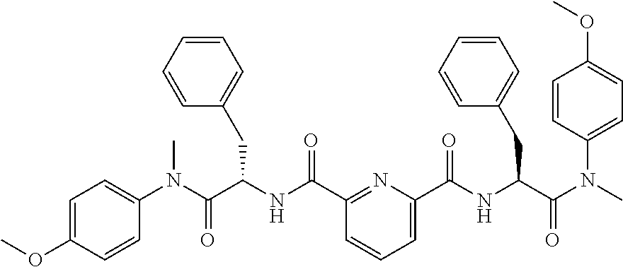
C1(N(C(C(NC(=O)C2=NC(C(NC(C(N(C)C3=CC=C(OC)C=C3)=O)CC3=CC=CC=C3)=O)=CC=C2)CC2=CC=CC=C2)=O)C)=CC=C(OC)C=C1
